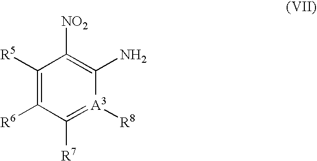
NC1=C([NO2])C([R5])=C([R6])C([R7])=[A3]1[R8]
